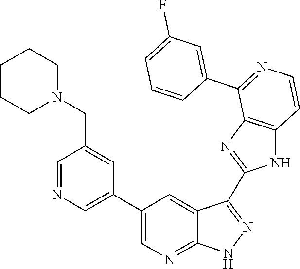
C1=NC=C(C2=CN=C3C(=C2)C(C2=NC4=C(N2)C=CN=C4C2=CC(F)=CC=C2)=NN3)C=C1CN1CCCCC1
